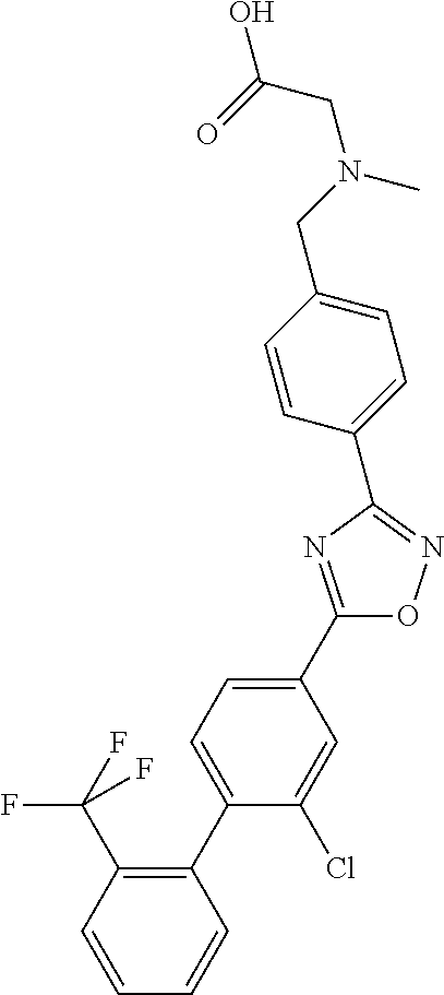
C1(C2=CC=C(C3=NC(C4=CC=C(CN(CC(=O)O)C)C=C4)=NO3)C=C2Cl)=C(C(F)(F)F)C=CC=C1
